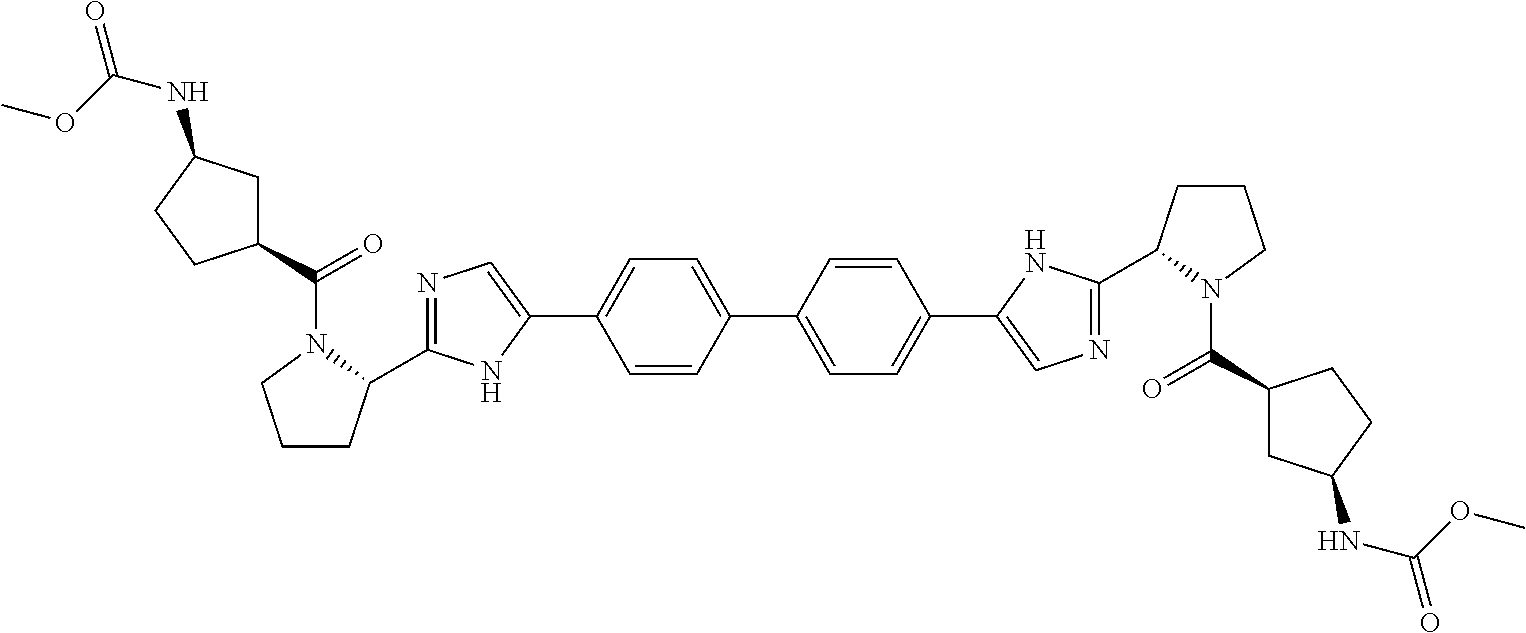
N1=C(C2CCCN2C(=O)C2CC(NC(=O)OC)CC2)NC(C2=CC=C(C3=CC=C(C4=CN=C(C5CCCN5C(=O)C5CC(NC(=O)OC)CC5)N4)C=C3)C=C2)=C1
